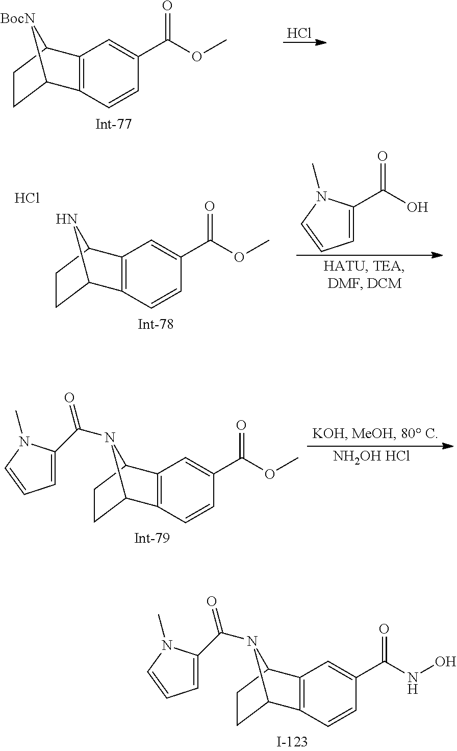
C1=CC(C(NO)=O)=CC2=C1C1CCC2N1C(C1=CC=CN1C)=O.C1=CC(C(OC)=O)=CC2=C1C1CCC2[BocN]1.Cl.C1=CC(C(OC)=O)=CC2=C1C1CCC2N1.C(O)(C1=CC=CN1C)=O.Cl.C1=CC(C(OC)=O)=CC2=C1C1CCC2N1C(C1=CC=CN1C)=O.[NH2OH HCl]
